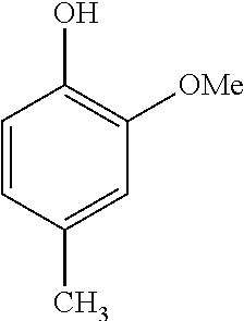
C1=CC(C)=CC([OMe])=C1O
